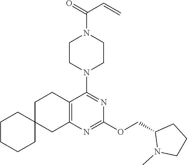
C1CN(C2=NC(OCC3N(C)CCC3)=NC3=C2CCC2(C3)CCCCC2)CCN1C(C=C)=O
